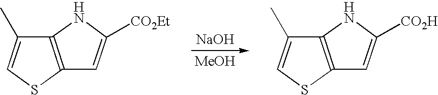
[NaOH].[MeOH].C12=C(NC([CO2Et])=C1)C(C)=CS2.C12=C(NC([CO2H])=C1)C(C)=CS2
